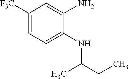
C1([F3C])=CC=C(NC(CC)C)C(N)=C1
